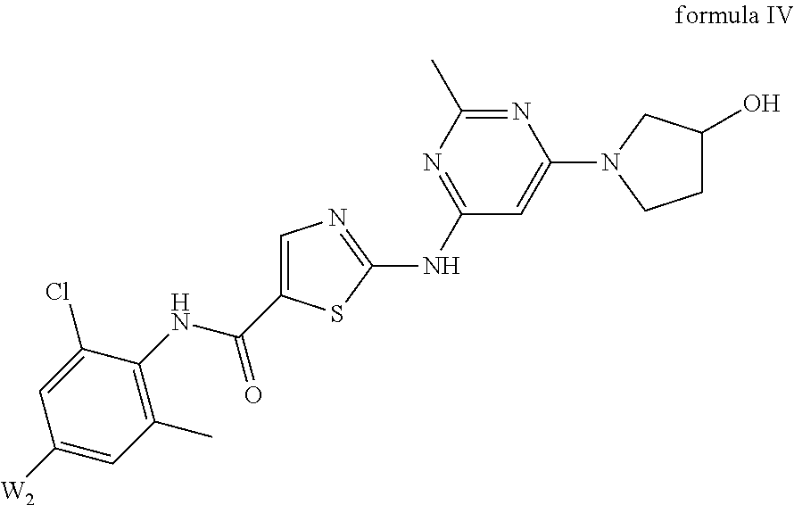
C1=C(C(NC2=C(C)C=C([W2])C=C2Cl)=O)SC(NC2=NC(C)=NC(N3CCC(O)C3)=C2)=N1
